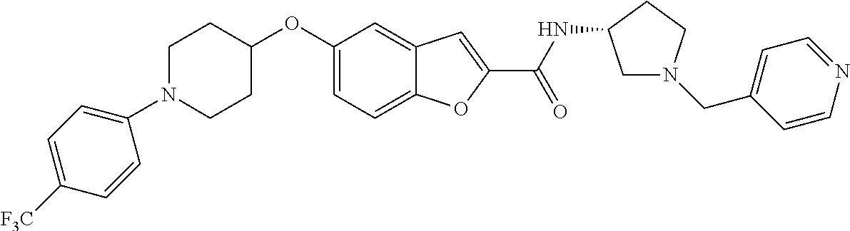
C1=C2C(=CC(OC3CCN(C4=CC=C([F3C])C=C4)CC3)=C1)C=C(C(=O)NC1CN(CC3=CC=NC=C3)CC1)O2
